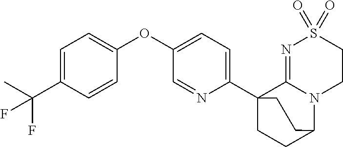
C1=C(C(C)(F)F)C=CC(OC2=CC=C(C34CCC(N5C3=NS(=O)(=O)CC5)CC4)N=C2)=C1
